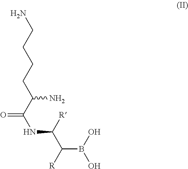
NCCCCC(C(NC(C([R])B(O)O)[R])=O)N
